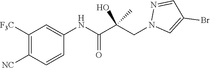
C1=CC([NC])=C([F3C])C=C1NC(C(CN1C=C(Br)C=N1)(O)C)=O
